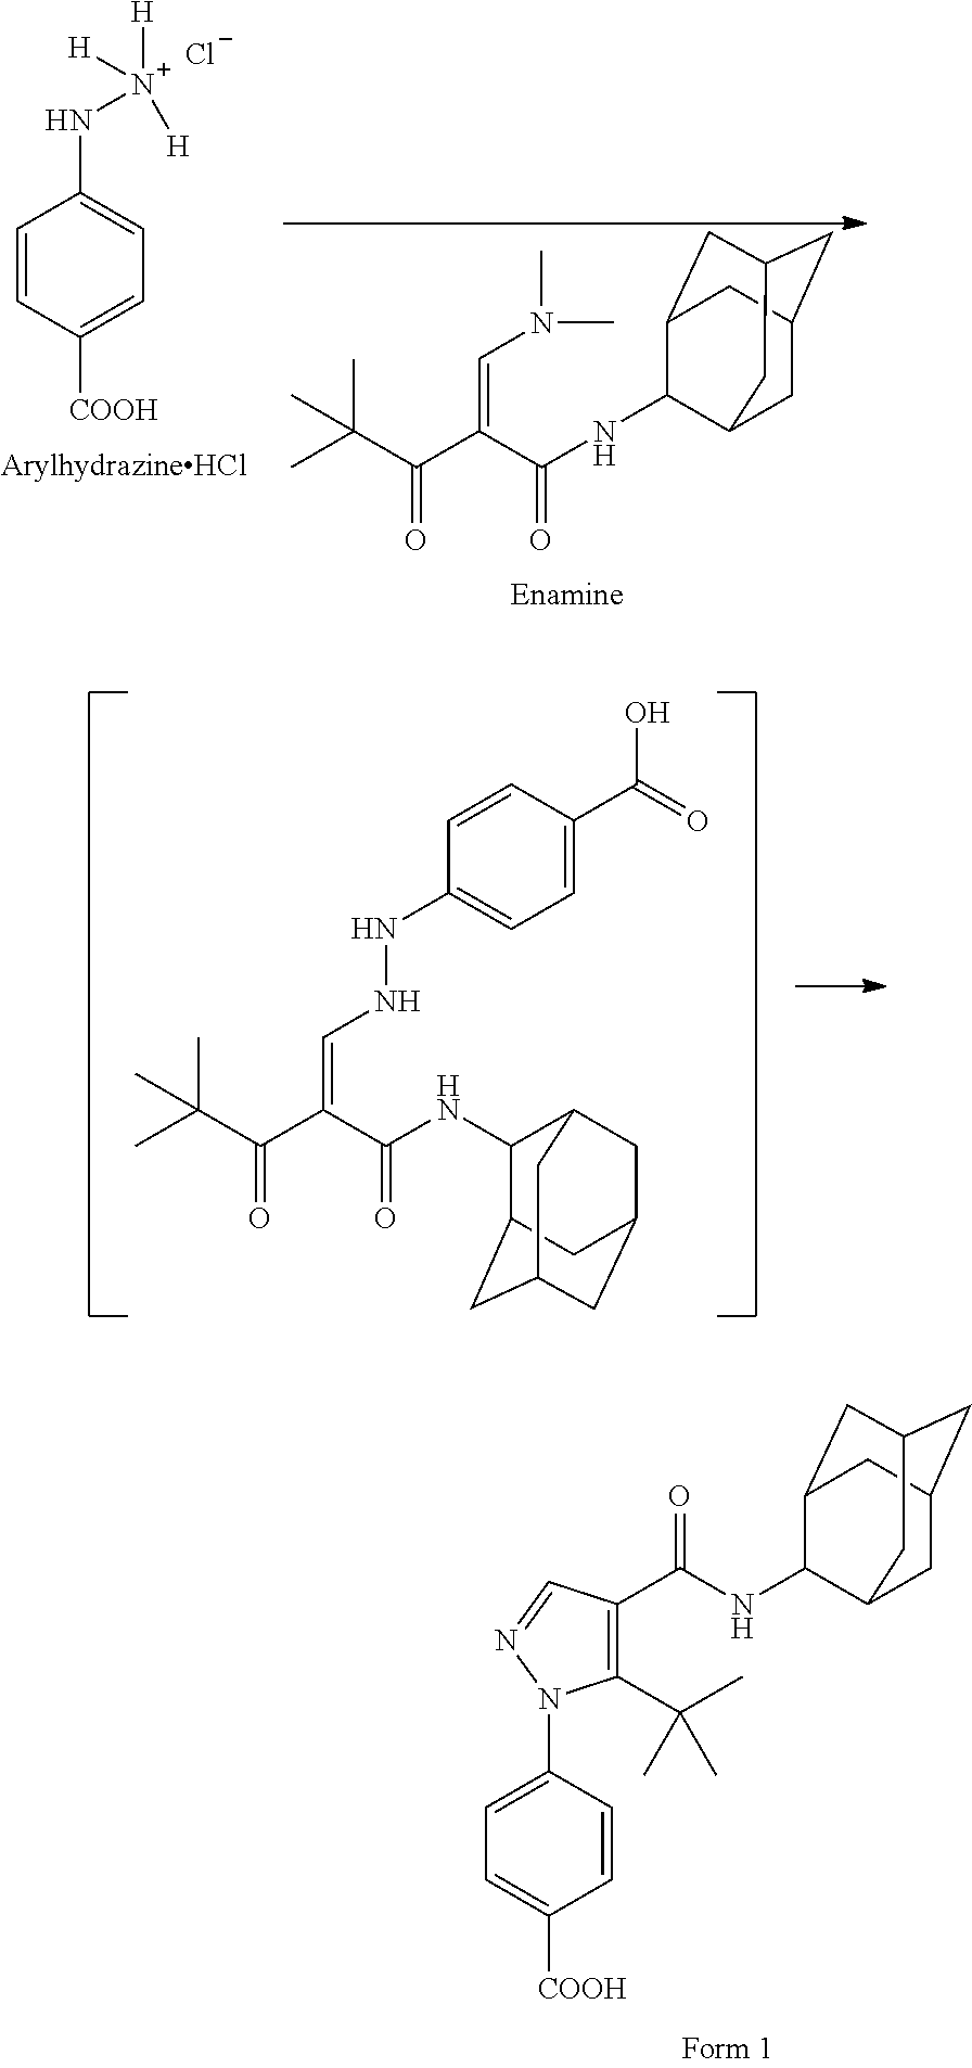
C1=CC([COOH])=CC=C1N[N+]([H])([H])[H].[Cl-].C(=O)(C(C)(C)C)C(C(=O)NC1C2CC3CC(CC1C3)C2)=CN(C)C.C(=O)(C(C)(C)C)C(C(=O)NC1C2CC3CC(CC1C3)C2)=CNNC1=CC=C(C(=O)O)C=C1.C1=CC(N2C(C(C)(C)C)=C(C(NC3C4CC5CC(CC3C5)C4)=O)C=N2)=CC=C1[COOH]
